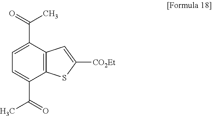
C12=C(C(C(=O)C)=CC=C1C(=O)C)C=C([CO2Et])S2
